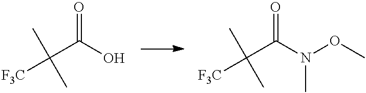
C(C(O)=O)(C)(C)[F3C].C(C(N(OC)C)=O)(C)(C)[F3C]
